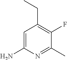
C1=C(N)N=C(C)C(F)=C1CC
